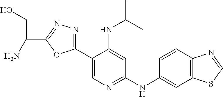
C1(C2=NN=C(C(CO)N)O2)=CN=C(NC2=CC3=C(C=C2)N=CS3)C=C1NC(C)C
